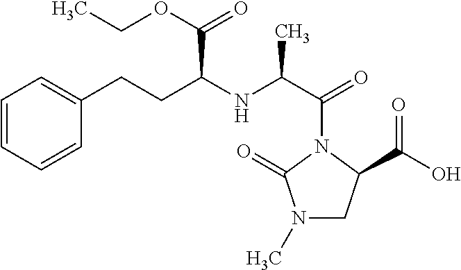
C1=CC=CC(CCC(NC(C(=O)N2C(=O)N(C)CC2C(O)=O)C)C(OCC)=O)=C1
